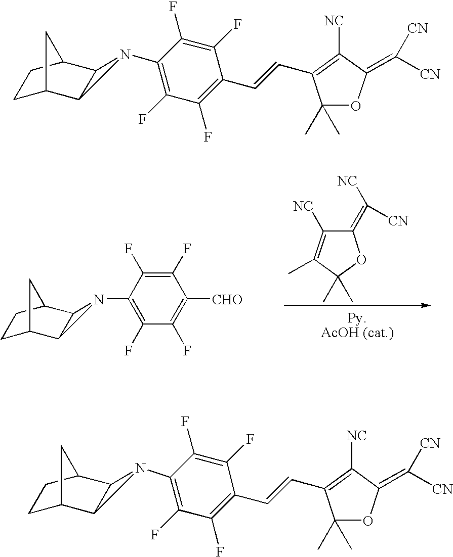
C1(=C([NC])[CN])C([NC])=C(C)C(C)(C)O1.C1(N2C3C4CCC(C32)C4)=C(F)C(F)=C([CHO])C(F)=C1F.C(=CC1=C(F)C(F)=C(N2C3C4CCC(C32)C4)C(F)=C1F)C1=C([NC])C(=C([CN])[CN])OC1(C)C.C1(F)=C(F)C(N2C3C4CCC(C32)C4)=C(F)C(F)=C1C=CC1=C([NC])C(=C([CN])[CN])OC1(C)C
